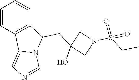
C1=CC2=C(C=C1)C(CC1(O)CN(S(CC)(=O)=O)C1)N1C2=CN=C1
